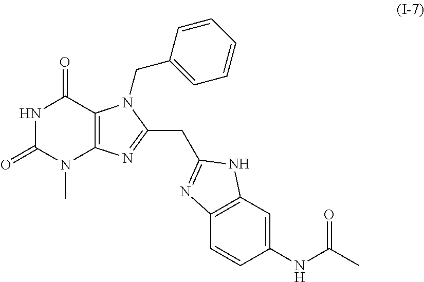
N1C(=O)N(C)C2=C(C1=O)N(CC1=CC=CC=C1)C(CC1=NC3=C(C=C(NC(=O)C)C=C3)N1)=N2
